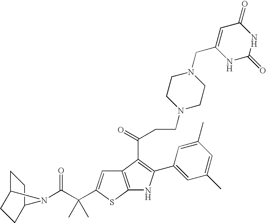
C12=C(SC(C(C(=O)N3C4CCC3CC4)(C)C)=C1)NC(C1=CC(C)=CC(C)=C1)=C2C(=O)CCN1CCN(CC2=CC(=O)NC(=O)N2)CC1
